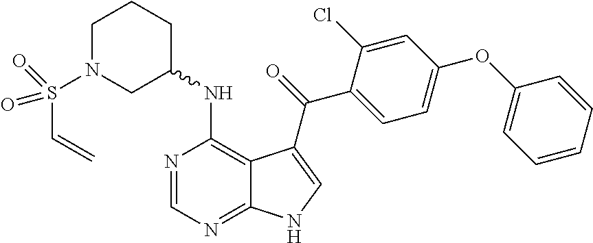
C1N(S(C=C)(=O)=O)CC(NC2=C3C(=NC=N2)NC=C3C(=O)C2=CC=C(OC3=CC=CC=C3)C=C2Cl)CC1
